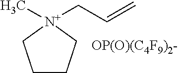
C1CC[N+](C)(CC=C)C1.[OP(O)(C4F9)2-]
